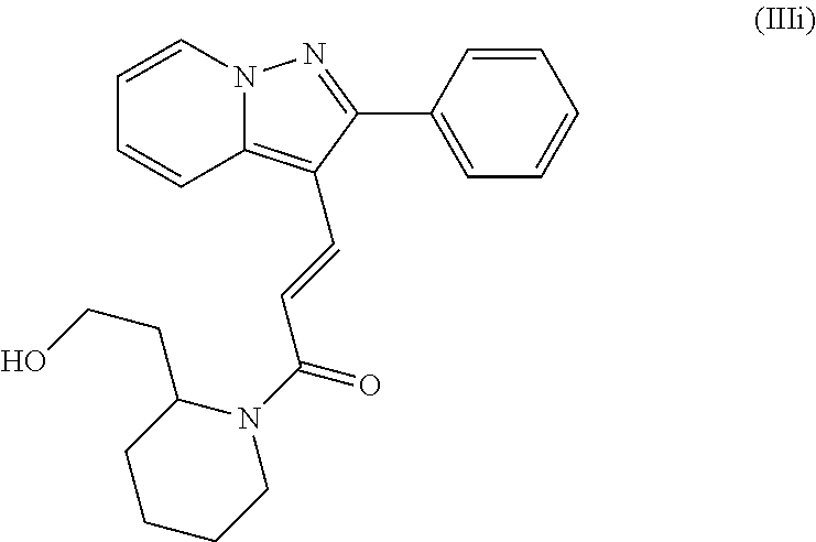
C1=CN2C(=C(C=CC(=O)N3C(CCO)CCCC3)C(C3=CC=CC=C3)=N2)C=C1
